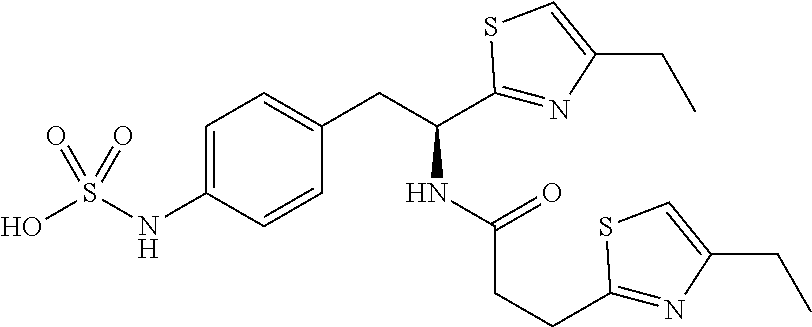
C1=C(NS(O)(=O)=O)C=CC(CC(C2=NC(CC)=CS2)NC(=O)CCC2=NC(CC)=CS2)=C1
